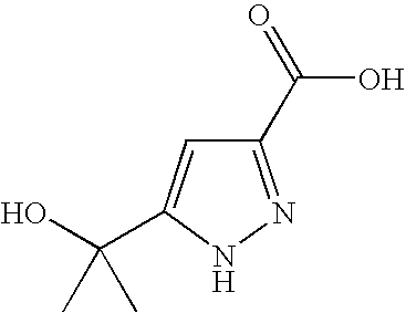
C1(C(=O)O)=NNC(C(O)(C)C)=C1
